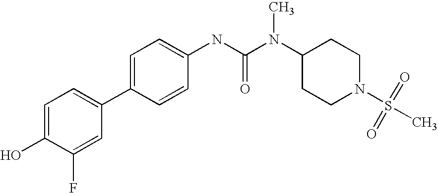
C1=C(O)C(F)=CC(C2=CC=C(NC(N(C3CCN(S(C)(=O)=O)CC3)C)=O)C=C2)=C1
